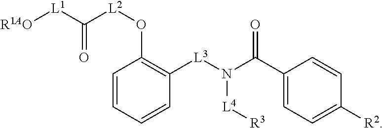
C1=CC=CC([L3]N(C(C2=CC=C([R2])C=C2)=O)[L4][R3])=C1O[L2]C([L1][R1AO])=O
